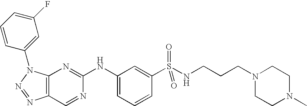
C12=C(N(C3=CC(F)=CC=C3)N=N1)N=C(NC1=CC=CC(S(NCCCN3CCN(C)CC3)(=O)=O)=C1)N=C2
